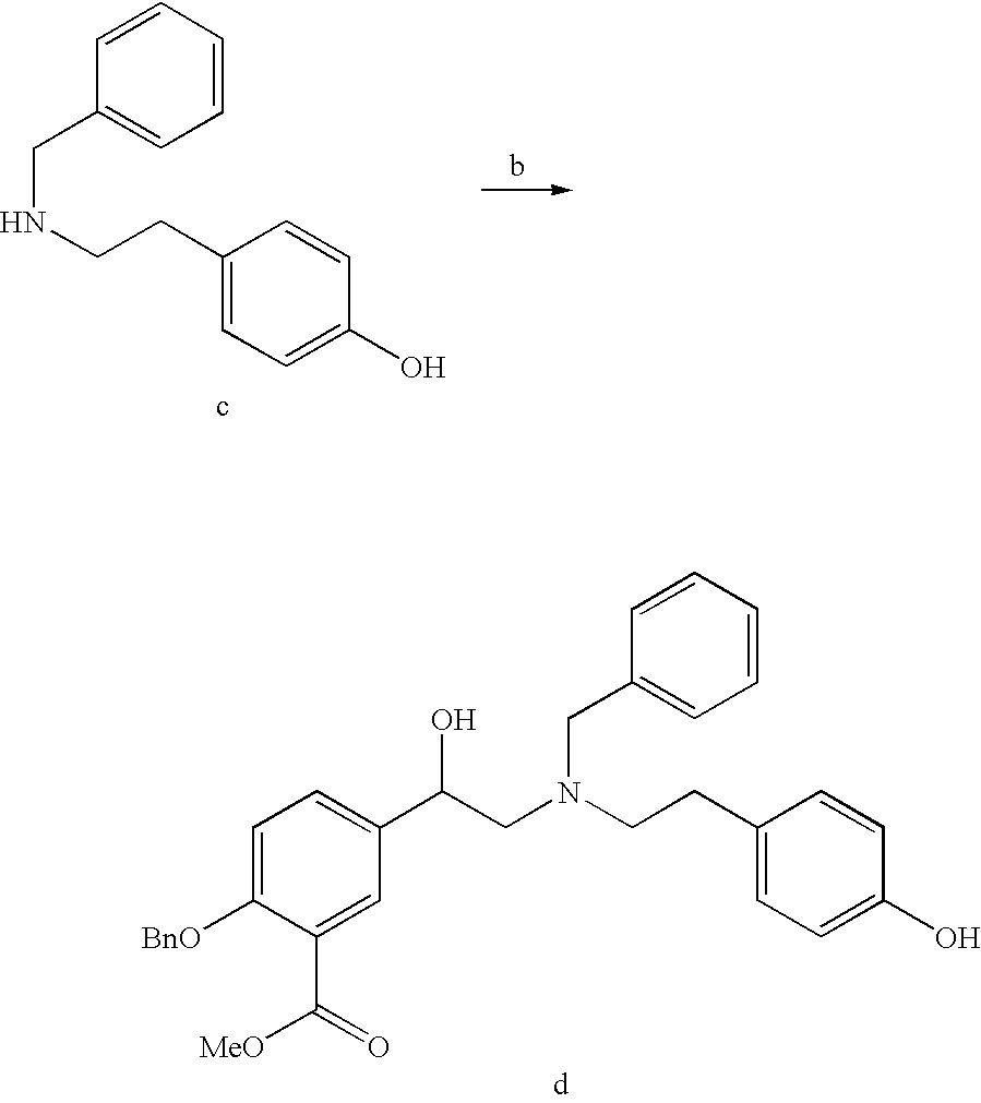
C1=C(CCN(CC2=CC=CC=C2)CC(C2=CC=C([BnO])C(C(=O)[MeO])=C2)O)C=CC(O)=C1.C1=C(CCNCC2=CC=CC=C2)C=CC(O)=C1
